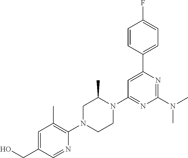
OCC1=CC(C)=C(N2CCN(C3=NC(N(C)C)=NC(C4=CC=C(F)C=C4)=C3)C(C)C2)N=C1
